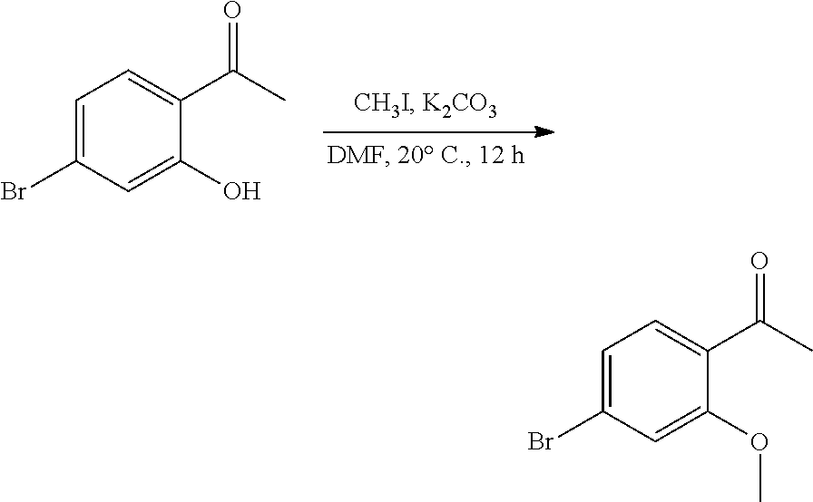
C1=C(Br)C=C(O)C(C(=O)C)=C1.C1=C(Br)C=C(OC)C(C(=O)C)=C1
